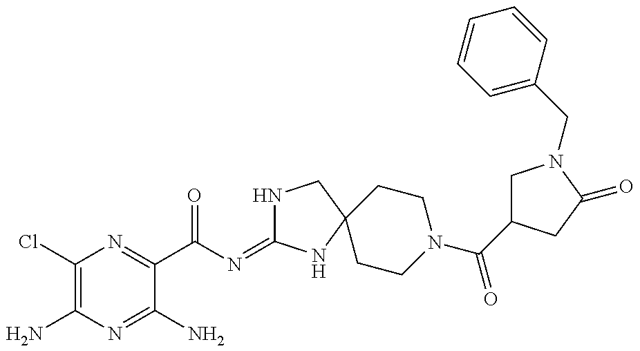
C1(Cl)=C(N)N=C(N)C(C(N=C2NCC3(N2)CCN(C(=O)C2CN(CC4=CC=CC=C4)C(=O)C2)CC3)=O)=N1
